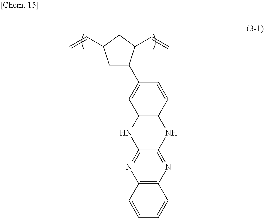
C1C(C=C)CC(C=C)C1C1=CC2NC3=NC4=C(N=C3NC2C=C1)C=CC=C4
